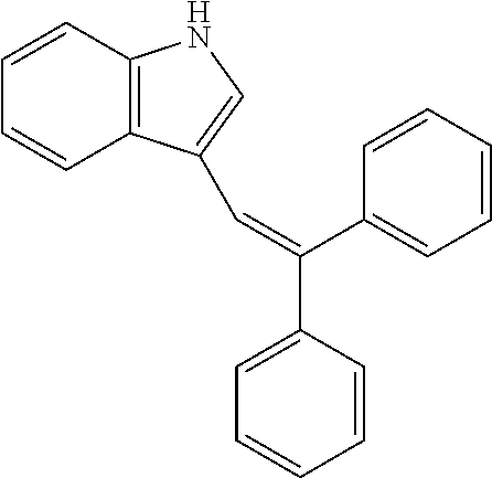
C1=CC2=C(C=C1)C(C=C(C1=CC=CC=C1)C1=CC=CC=C1)=CN2
